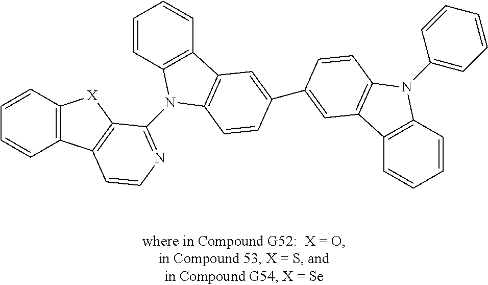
C1=CC2=C(C=C1)C1=C([X]2)C(N2C3=C(C=CC=C3)C3=C2C=CC(C2=CC4=C(N(C5=CC=CC=C5)C5=C4C=CC=C5)C=C2)=C3)=NC=C1
